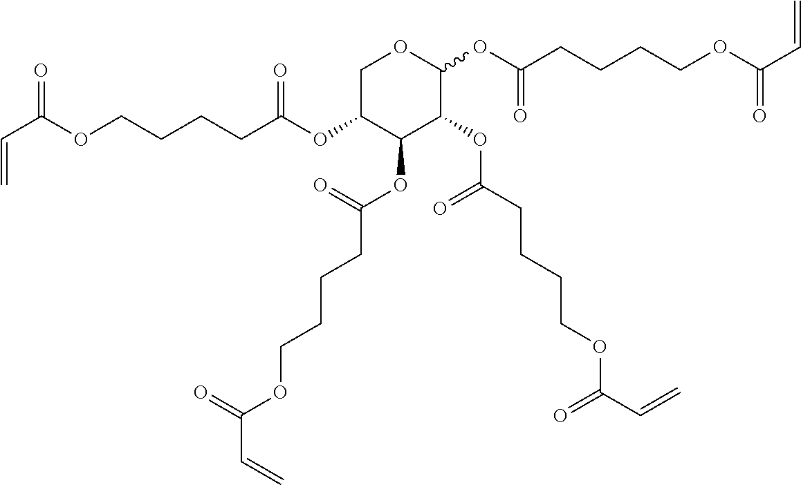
C(=C)C(OCCCCC(OC1C(OC(CCCCOC(C=C)=O)=O)C(OC(CCCCOC(C=C)=O)=O)C(OC(CCCCOC(C=C)=O)=O)OC1)=O)=O
